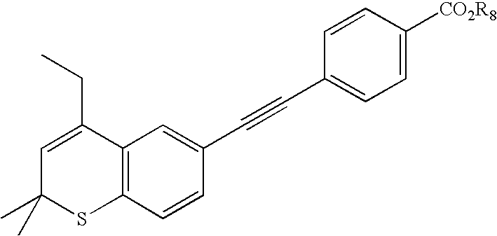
C12=C(C=CC(C#CC3=CC=C([CO2R8])C=C3)=C1)SC(C)(C)C=C2CC
